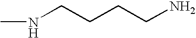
CNCCCCN
